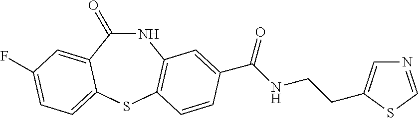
N1C(=O)C2=CC(F)=CC=C2SC2=C1C=C(C(NCCC1=CN=CS1)=O)C=C2
